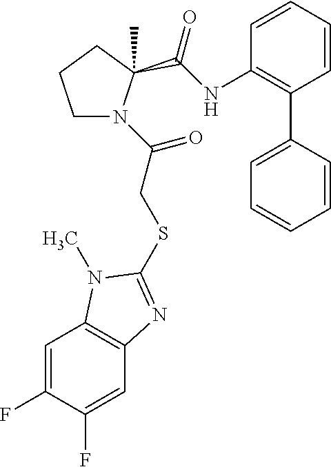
C1CCC(C)(C(=O)NC2=C(C3=CC=CC=C3)C=CC=C2)N1C(=O)CSC1=NC2=C(C=C(F)C(F)=C2)N1C
